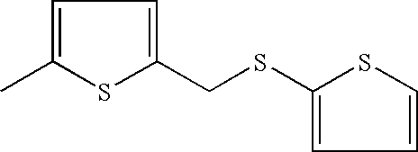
C1=C(C)SC(CSC2=CC=CS2)=C1
